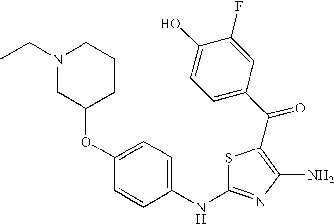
C(C1=C(N)N=C(NC2=CC=C(OC3CCCN(CC)C3)C=C2)S1)(C1=CC=C(O)C(F)=C1)=O
